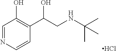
C1=NC=CC(C(CNC(C)(C)C)O)=C1O.Cl
